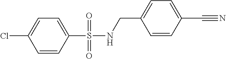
ClC1=CC=C(S(NCC2=CC=C(C#N)C=C2)(=O)=O)C=C1
